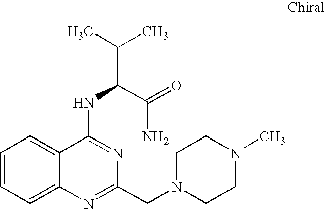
C1=CC=C2C(=C1)C(NC(C(C)C)C(=O)N)=NC(CN1CCN(C)CC1)=N2
